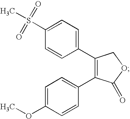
C1(C2=CC=C(S(C)(=O)=O)C=C2)=C(C2=CC=C(OC)C=C2)C(=O)OC1
